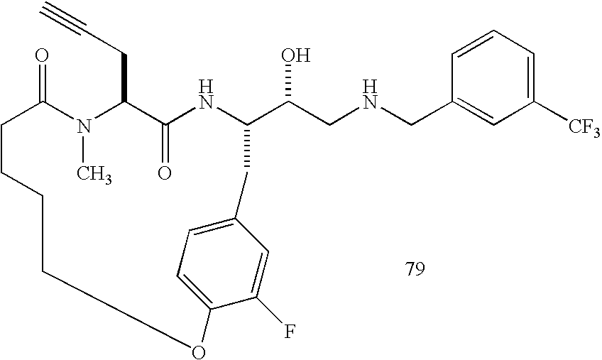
C1=CC=C([CF3])C=C1CNCC(O)C1NC(=O)C(CC#C)N(C)C(=O)CCCCOC2=CC=C(C=C2F)C1
